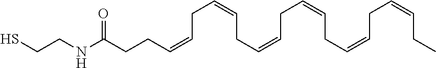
C(CC(NCCS)=O)C=CCC=CCC=CCC=CCC=CCC=CCC
